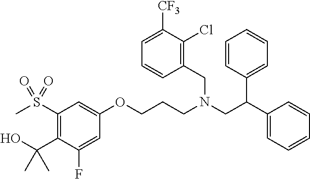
C1=C(F)C(C(O)(C)C)=C(S(C)(=O)=O)C=C1OCCCN(CC(C1=CC=CC=C1)C1=CC=CC=C1)CC1=C(Cl)C([CF3])=CC=C1
